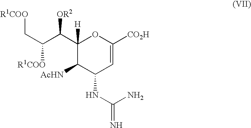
[R1COO]CC([R1COO])C(C1([H])C([AcHN])C(NC(=N)N)C=C([CO2H])O1)[OR2]
